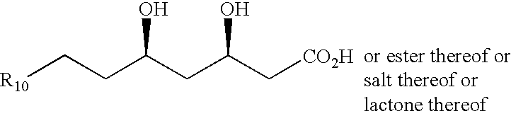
[R10]CCC(CC(C[CO2H])O)O
